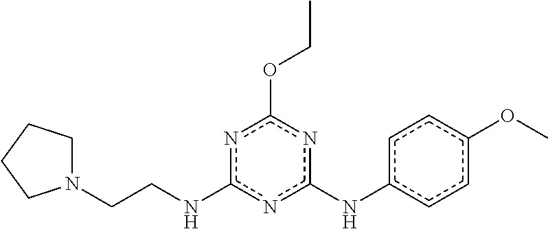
C(Nc1nc(Nc2ccc(OC)cc2)nc(OCC)n1)CN1CCCC1
